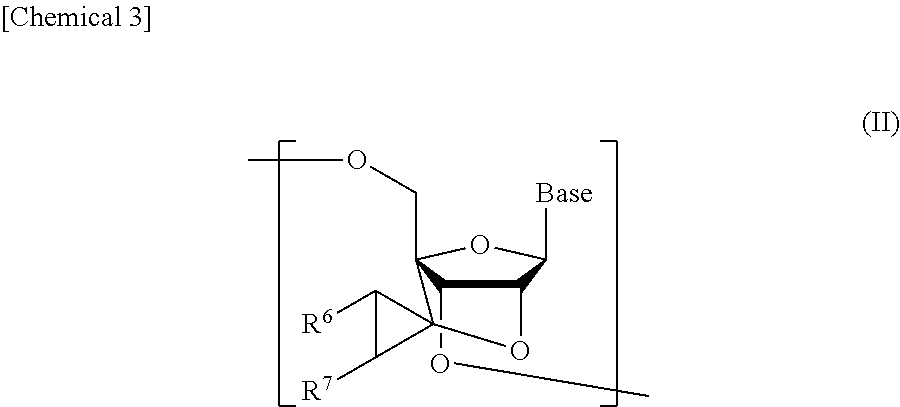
C12C(OC)C(COC)(OC1[Base])C1(O2)C([R6])C1[R7]
